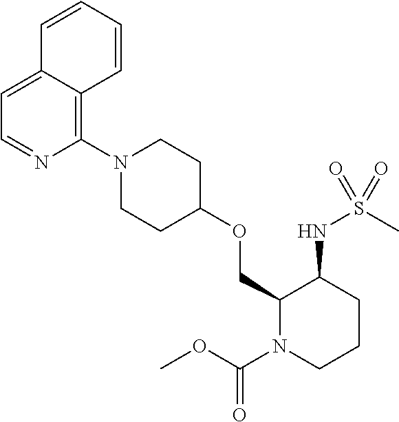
C1(OCC2N(C(OC)=O)CCCC2NS(=O)(C)=O)CCN(C2=C3C(=CC=N2)C=CC=C3)CC1
